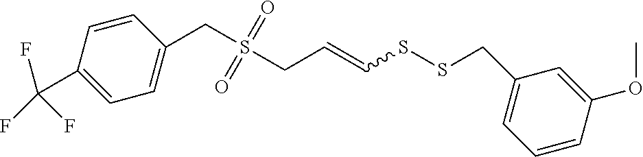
C1=CC(C(F)(F)F)=CC=C1CS(CC=CSSCC1=CC=CC(OC)=C1)(=O)=O
